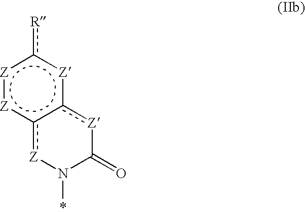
[Z]1:[Z]c2c([Z]c1[R])[Z]C(=O)N(*)[Z]2
